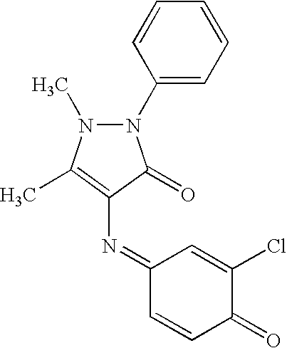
N1(C2=CC=CC=C2)N(C)C(C)=C(N=C2C=CC(=O)C(Cl)=C2)C1=O
